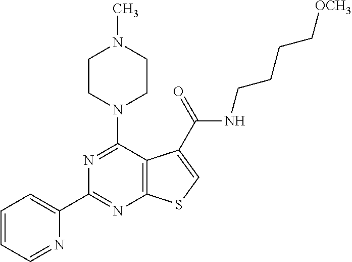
C1=CC=NC(C2=NC3=C(C(N4CCN(C)CC4)=N2)C(C(=O)NCCCC[OCH3])=CS3)=C1
